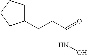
C1(CCC(=O)NO)CCCC1
